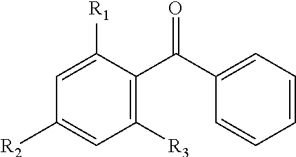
C1([R3])=C(C(C2=CC=CC=C2)=O)C([R1])=CC([R2])=C1
